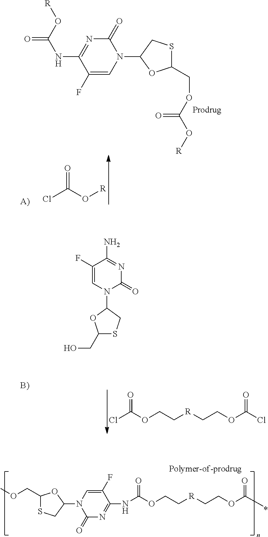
COCC1SCC(N2C(=O)N=C(NC(OCC[R]CCOC(C)=O)=O)C(F)=C2)O1.O=C(O[R])NC1=NC(=O)N(C2OC(COC(O[R])=O)SC2)C=C1F.ClC(=O)O[R].ClC(=O)OCC[R]CCOC(=O)Cl.C1(F)=CN(C2OC(CO)SC2)C(=O)N=C1N
